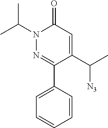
N1(C(C)C)N=C(C2=CC=CC=C2)C(C(C)[N3])=CC1=O
